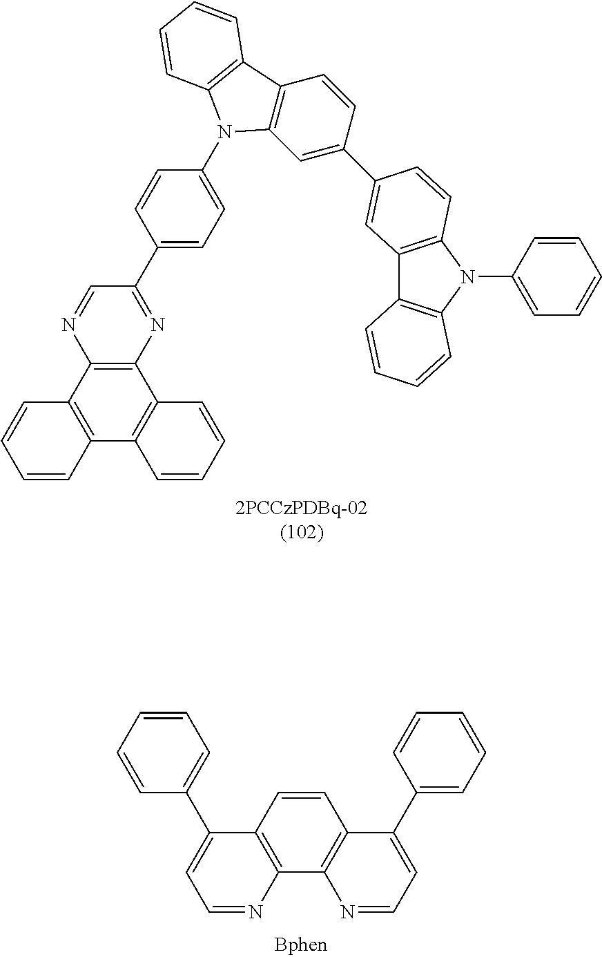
C12=C(C3=C(C4=C1C=CC=C4)C=CC=C3)N=CC(C1=CC=C(N3C4=C(C=CC(C5=CC6=C(N(C7=CC=CC=C7)C7=C6C=CC=C7)C=C5)=C4)C4=C3C=CC=C4)C=C1)=N2.C1=CC2=C(C3=C1C(C1=CC=CC=C1)=CC=N3)N=CC=C2C1=CC=CC=C1
